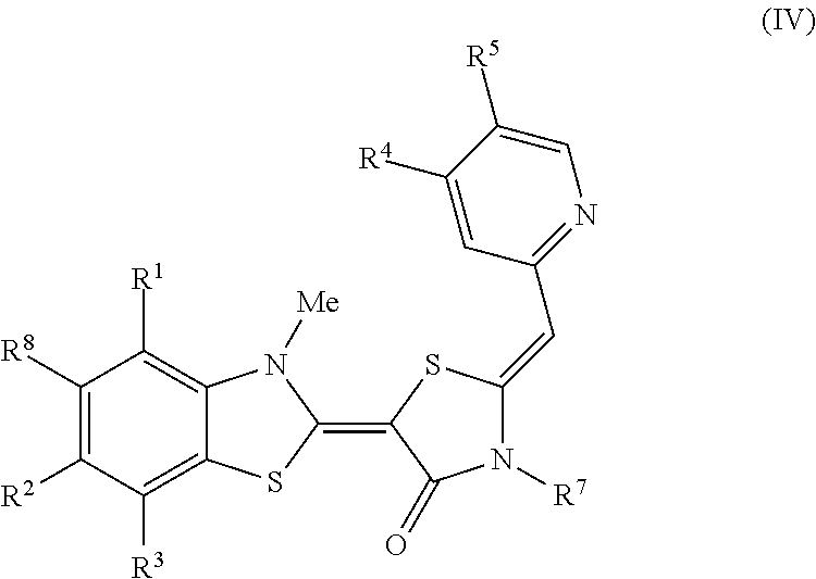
C1([R8])=C([R2])C([R3])=C2C(=C1[R1])N([Me])C(=C1C(=O)N([R7])C(=CC3=NC=C([R5])C([R4])=C3)S1)S2
